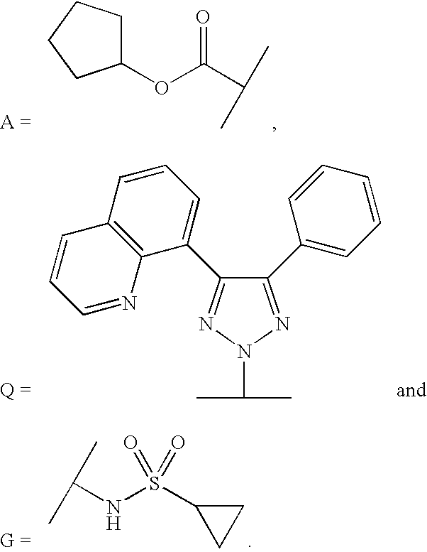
C1(C2=CC=CC=C2)=NN(C(C)C)N=C1C1=CC=CC2=C1N=CC=C2.C1(OC(C(C)C)=O)CCCC1.C(NS(C1CC1)(=O)=O)(C)C
